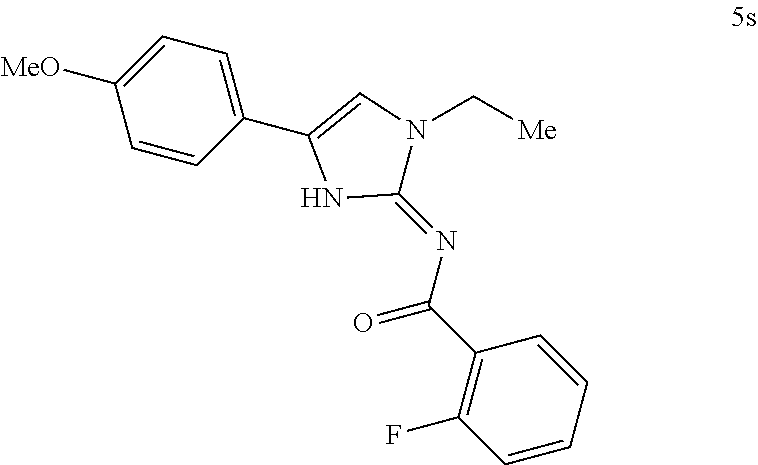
C1([MeO])=CC=C(C2=CN(C[Me])C(=NC(C3=C(F)C=CC=C3)=O)N2)C=C1
